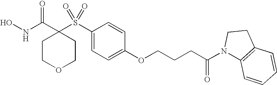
N(C(C1(S(C2=CC=C(OCCCC(N3C4=C(CC3)C=CC=C4)=O)C=C2)(=O)=O)CCOCC1)=O)O
